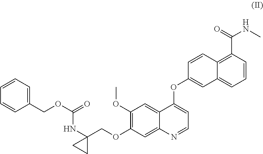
C1(OC)=C(OCC2(NC(=O)OCC3=CC=CC=C3)CC2)C=C2C(=C1)C(OC1=CC3=CC=CC(C(=O)NC)=C3C=C1)=CC=N2
